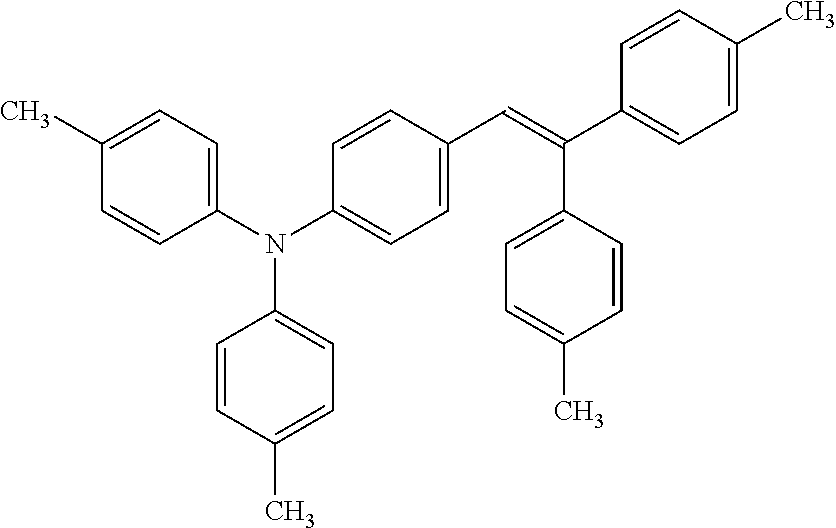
C1=C(C)C=CC(N(C2=CC=C(C=C(C3=CC=C(C)C=C3)C3=CC=C(C)C=C3)C=C2)C2=CC=C(C)C=C2)=C1
